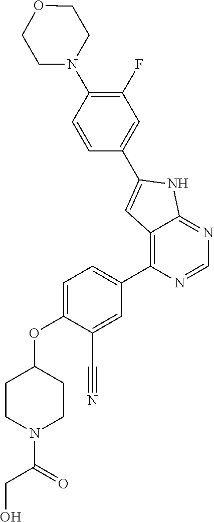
O(C1=CC=C(C2=C3C(=NC=N2)NC(C2=CC(F)=C(N4CCOCC4)C=C2)=C3)C=C1C#N)C1CCN(C(CO)=O)CC1
